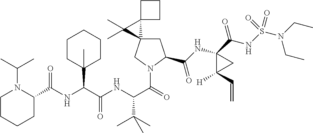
C1(C(NC(C(NC(C(=O)N2CC3(CC2C(NC2(C(=O)NS(=O)(N(CC)CC)=O)C([H])(C=C)C2)=O)C2(C3(C)C)CCC2)C(C)(C)C)=O)C2(C)CCCCC2)=O)N(C(C)C)CCCC1
